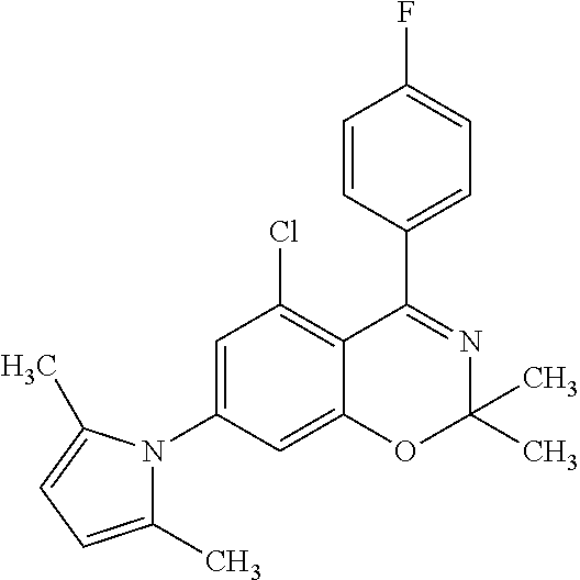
C1=C(N2C(C)=CC=C2C)C=C2C(=C1Cl)C(C1=CC=C(F)C=C1)=NC(C)(C)O2
